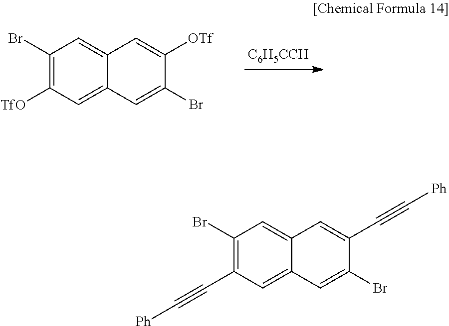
[C6H5CCH].C1(Br)=C([TfO])C=C2C(=C1)C=C([OTf])C(Br)=C2.C1(Br)=C(C#C[Ph])C=C2C(=C1)C=C(C#C[Ph])C(Br)=C2
